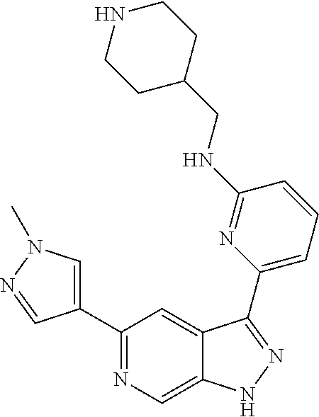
C1(C2=CN(C)N=C2)=NC=C2C(=C1)C(C1=CC=CC(NCC3CCNCC3)=N1)=NN2
